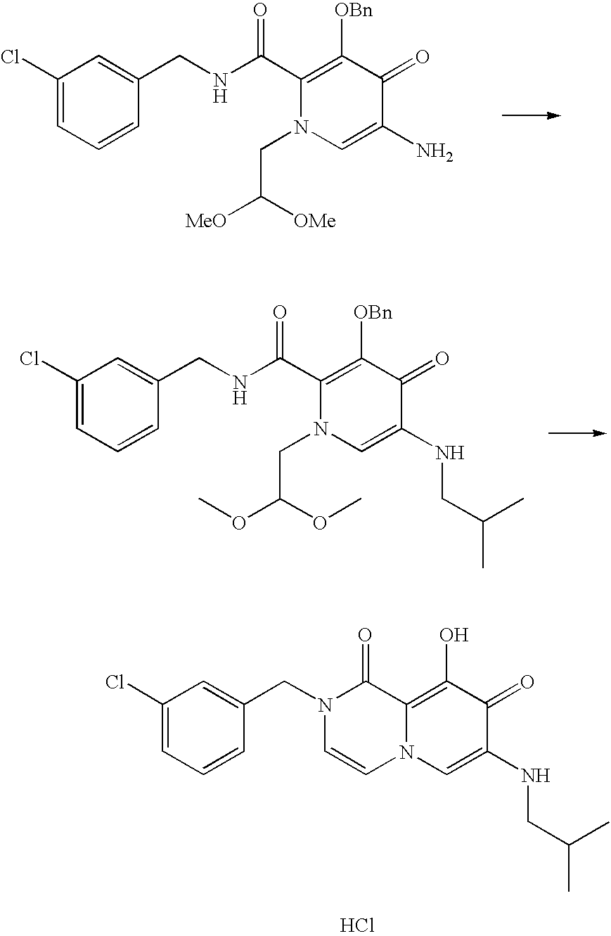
C1(Cl)=CC=CC(CNC(C2=C([OBn])C(=O)C(N)=CN2CC([MeO])[OMe])=O)=C1.C1(Cl)=CC=CC(CNC(C2=C([OBn])C(=O)C(NCC(C)C)=CN2CC(OC)OC)=O)=C1.Cl.C1(Cl)=CC=CC(CN2C(=O)C3=C(O)C(=O)C(NCC(C)C)=CN3C=C2)=C1
